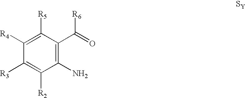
C1(N)=C(C(=O)[R6])C([R5])=C([R4])C([R3])=C1[R2]
